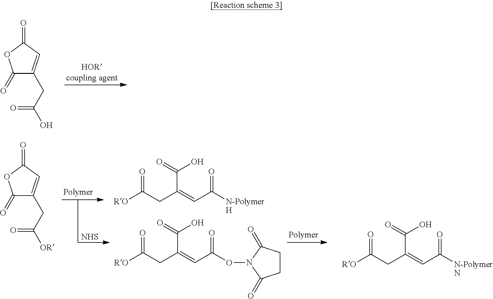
C1(=O)C(CC(O)=O)=CC(=O)O1.[HORcoupling agent].C1(=O)C(CC([OR])=O)=CC(=O)O1.[RO]C(CC(=CC([N-PolymerH])=O)C(=O)O)=O.[RO]C(CC(=CC(ON1C(=O)CCC1=O)=O)C(=O)O)=O.[NHS].[RO]C(CC(=CC([N-PolymerN])=O)C(=O)O)=O
